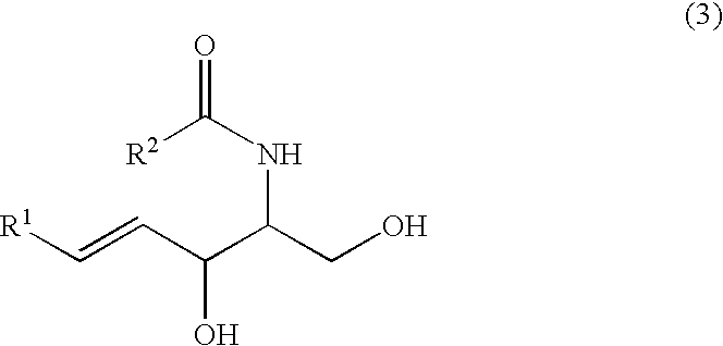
[R1]C=CC(C(CO)NC(=O)[R2])O
